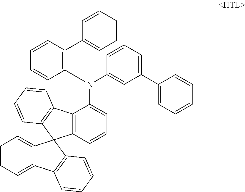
C1=CC=C2C(=C1)C1(C3=C(C(N(C4=C(C5=CC=CC=C5)C=CC=C4)C4=CC(C5=CC=CC=C5)=CC=C4)=CC=C3)C3=C1C=CC=C3)C1=C2C=CC=C1
